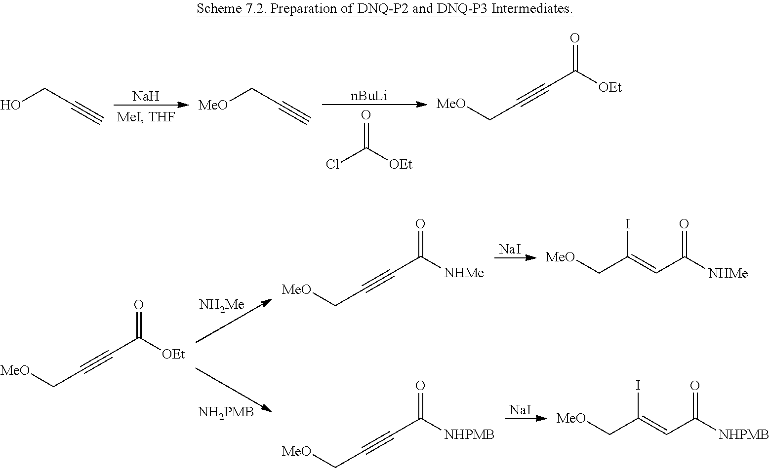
OCC#C.[MeO]CC#C.O=C(Cl)[OEt].O=C(C#CC[MeO])[OEt].[Na].[nBuLi].O=C(C#CC[MeO])[NHMe].[NaI].O=C(C#CC[MeO])[NHPMB].[NaI].[NH2Me].[NH2PMB].O=C(C#CC[MeO])[OEt].[MeO]CC(I)=CC(=O)[NHMe].[MeO]CC(I)=CC(=O)[NHPMB]
